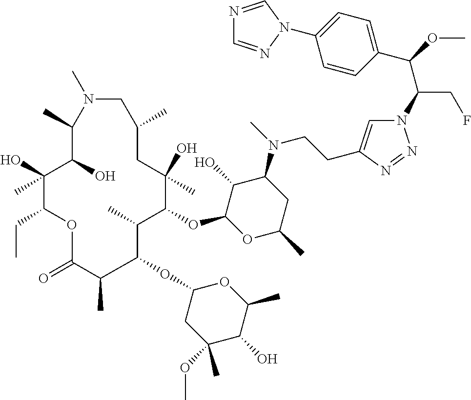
C1(C(OC)C(CF)N2C=C(CCN(C3C(O)C(OC4C(C)C(OC5CC(OC)(C)C(O)C(C)O5)C(C)C(=O)OC(CC)C(O)(C)C(O)C(C)N(C)CC(C)CC4(O)C)OC(C)C3)C)N=N2)=CC=C(N2N=CN=C2)C=C1
